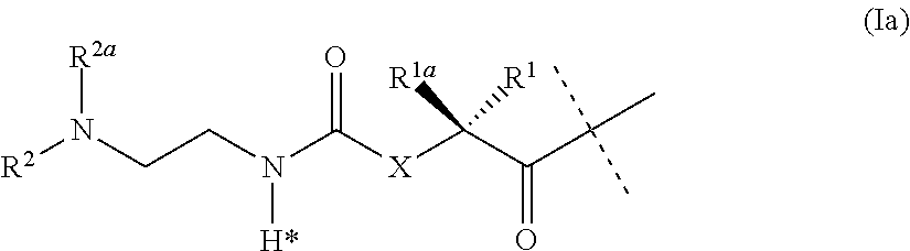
[R2a]N(CCN(C([X]C(C(C(C)(C)C)=O)([R1])[R1a])=O)[H*])[R2]
